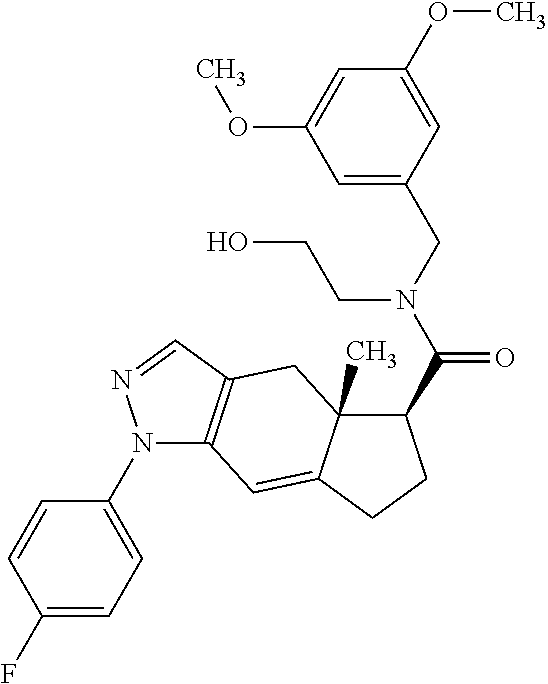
N1(C2=CC=C(F)C=C2)C2=C(C=N1)CC1(C)C(=C2)CCC1C(N(CC1=CC(OC)=CC(OC)=C1)CCO)=O
